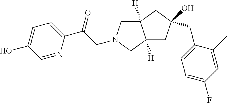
C(C(C1=CC=C(O)C=N1)=O)N1CC2([H])C([H])(C1)CC(CC1=CC=C(F)C=C1C)(O)C2
